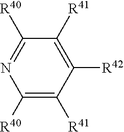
C1([R40])=C([R41])C([R42])=C([R41])C([R40])=N1
